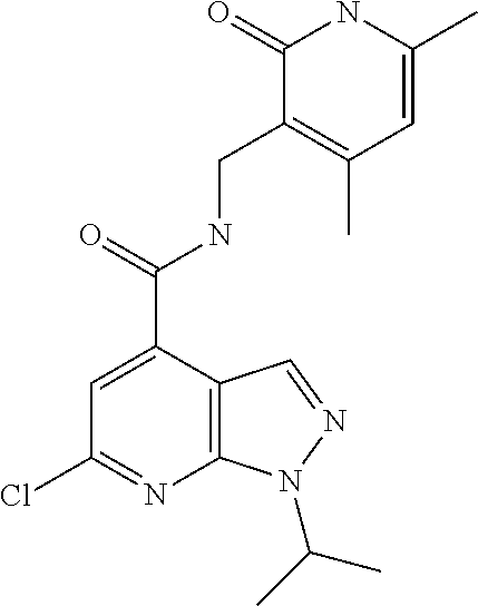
C1(=O)C(CNC(C2=CC(Cl)=NC3=C2C=NN3C(C)C)=O)=C(C)C=C(C)N1
